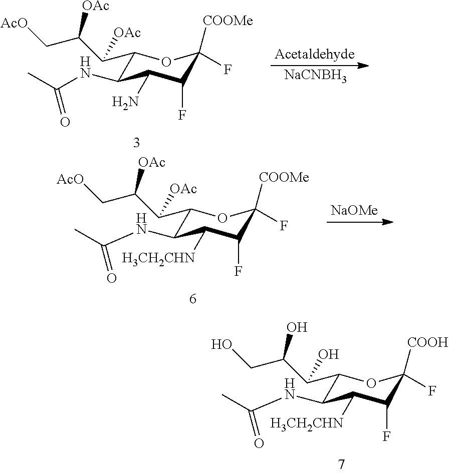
C1(C(C(CO)O)O)C(NC(C)=O)C([H3CH2CHN])C(F)C([COOH])(F)O1.C1(C(C(C[AcO])[OAc])[OAc])C(NC(C)=O)C(N)C(F)C([COOMe])(F)O1.[Acetaldehyde].[NaCNBH3].C1(C(C(C[AcO])[OAc])[OAc])C(NC(C)=O)C([H3CH2CHN])C(F)C([COOMe])(F)O1.[NaOMe]
